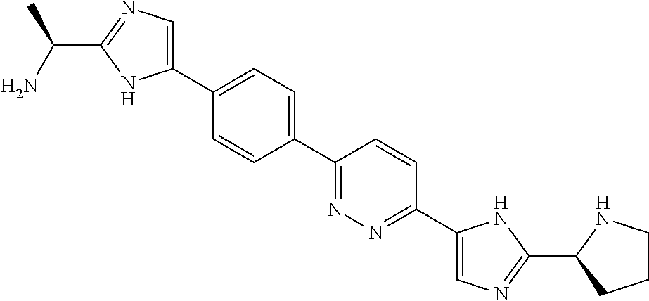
C1(C2=CC=C(C3=NN=C(C4=CN=C(C5CCCN5)N4)C=C3)C=C2)=CN=C(C(C)N)N1
